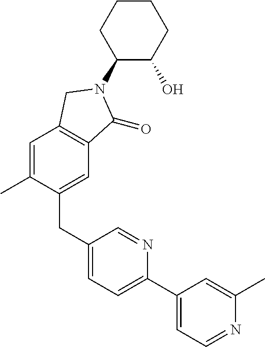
C1(N2C(=O)C3=C(C=C(C)C(CC4=CC=C(C5=CC=NC(C)=C5)N=C4)=C3)C2)C(O)CCCC1
